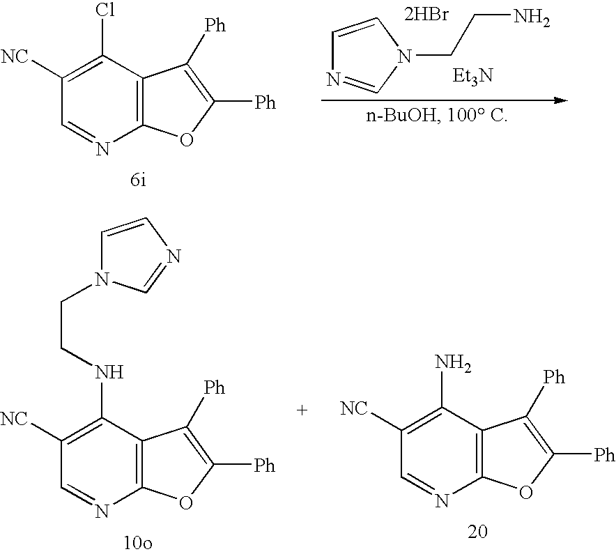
C1=CN(CCN)C=N1.[2HBr].[Et3N].C12=C(C(Cl)=C([NC])C=N1)C([Ph])=C([Ph])O2.C12=C(C(NCCN3C=CN=C3)=C([NC])C=N1)C([Ph])=C([Ph])O2.C12=C(C(N)=C([NC])C=N1)C([Ph])=C([Ph])O2
